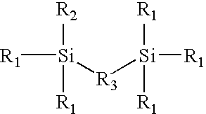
[R1][Si]([R2])([R1])[R3][Si]([R1])([R1])[R1]
